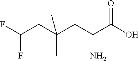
C(CC(C(O)=O)N)(C)(C)CC(F)F
